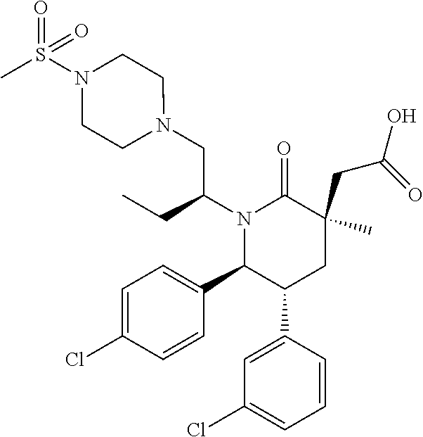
C1=C(Cl)C=CC(C2C(C3=CC(Cl)=CC=C3)CC(CC(O)=O)(C)C(=O)N2C(CC)CN2CCN(S(C)(=O)=O)CC2)=C1
